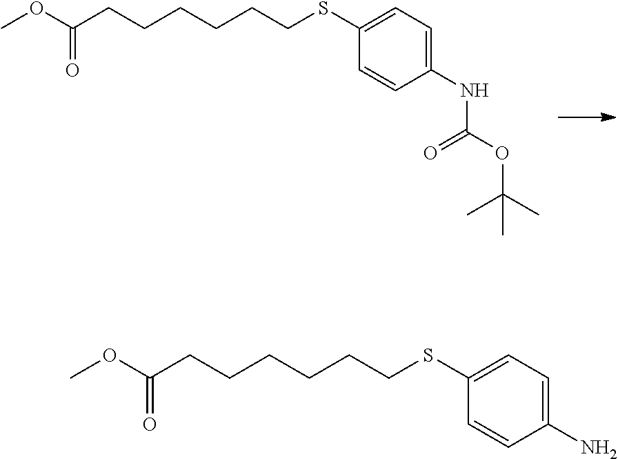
C1(NC(OC(C)(C)C)=O)=CC=C(SCCCCCCC(OC)=O)C=C1.C1(N)=CC=C(SCCCCCCC(OC)=O)C=C1
